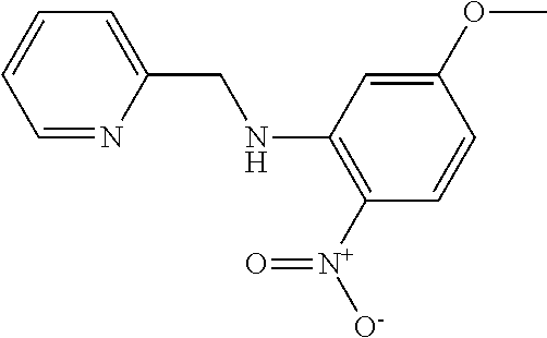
C1(OC)=CC(NCC2=CC=CC=N2)=C([N+]([O-])=O)C=C1
